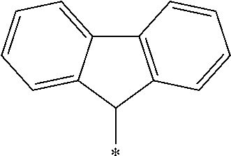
C12=C(C(*)C3=CC=CC=C13)C=CC=C2
